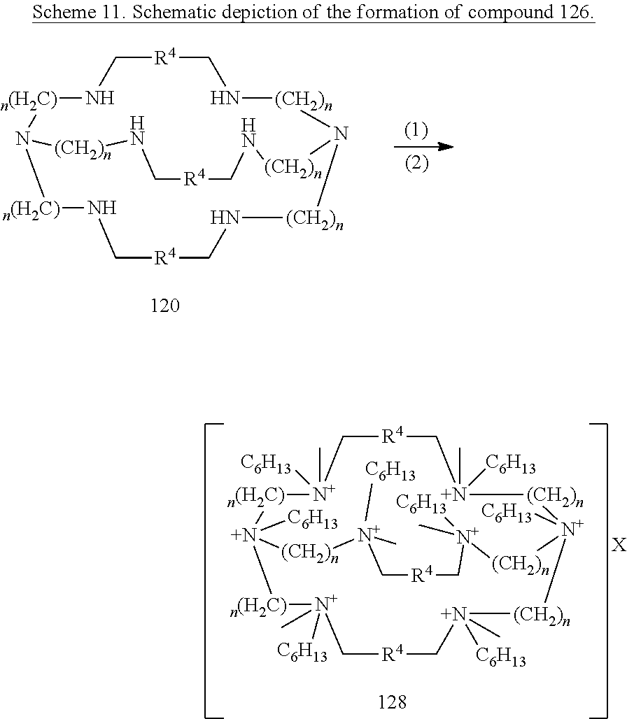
[n(H2C)]1NC[R4]CN[(CH2)n]N2[(CH2)n]NC[R4]CN[(CH2)n]N1[n(H2C)]NC[R4]CN[(CH2)n]2.[n(H2C)]1[N+](C)([C6H13])C[R4]C[N+](C)([C6H13])[(CH2)n][N+]2([C6H13])[(CH2)n][N+](C)([C6H13])C[R4]C[N+](C)([C6H13])[(CH2)n][N+]1([C6H13])[n(H2C)][N+](C)([C6H13])C[R4]C[N+]([C6H13])(C)[(CH2)n]2.[X]
